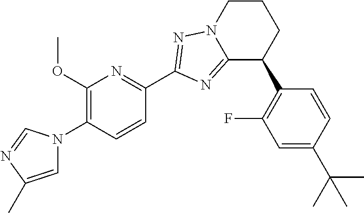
C12=NC(C3=NC(OC)=C(N4C=C(C)N=C4)C=C3)=NN1CCCC2C1=C(F)C=C(C(C)(C)C)C=C1
